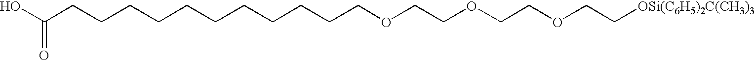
OC(CCCCCCCCCCCOCCOCCOCC[OSi(C6H5)2C(CH3)3])=O
